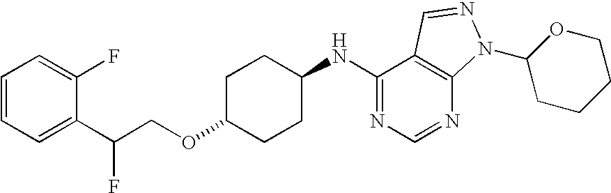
C1=CC=C(C(COC2CCC(NC3=NC=NC4=C3C=NN4C3CCCCO3)CC2)F)C(F)=C1
